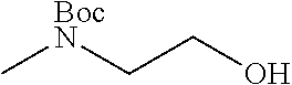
C[BocN]CCO
